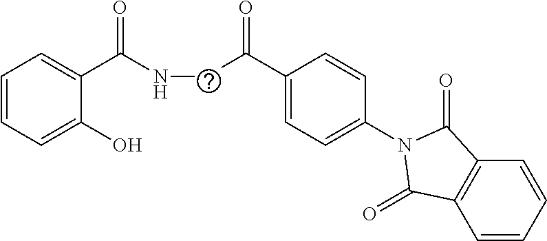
C1=CC=C(O)C(C(NCC(C2=CC=C(N3C(=O)C4=C(C=CC=C4)C3=O)C=C2)=O)=O)=C1
